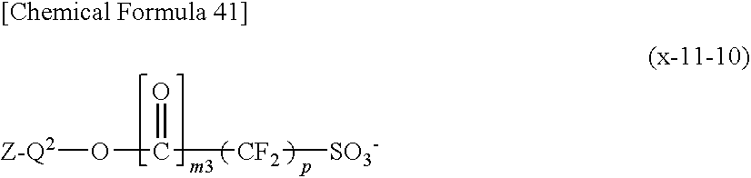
[Z-Q2]OC([CF2][SO3-])=O
